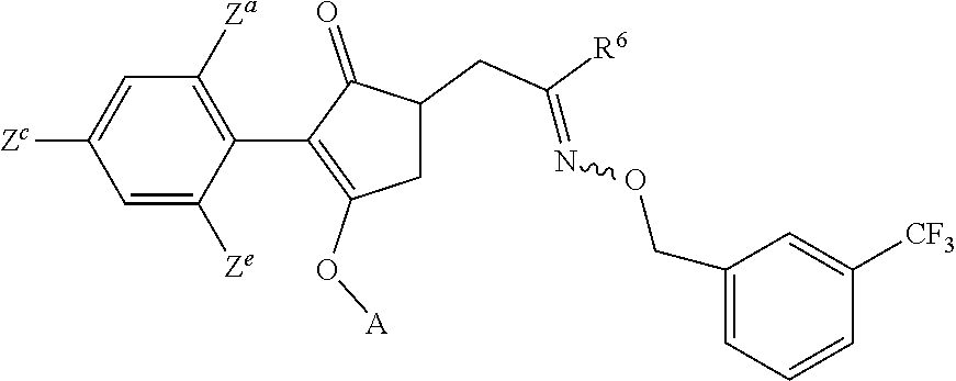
C1=C([Ze])C(C2=C(O[A])CC(CC([R6])=NOCC3=CC=CC([CF3])=C3)C2=O)=C([Za])C=C1[Zc]
